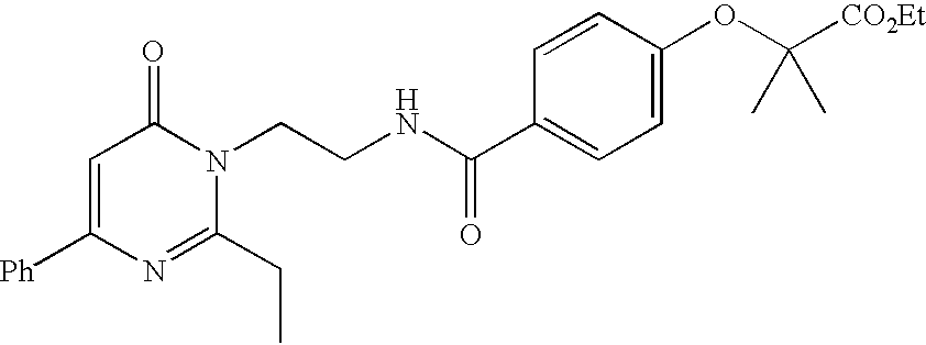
C1=C([Ph])N=C(CC)N(CCNC(C2=CC=C(OC([CO2Et])(C)C)C=C2)=O)C1=O
